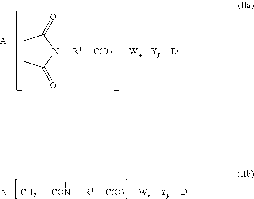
C([HCON][R1][C(O)][Ww][Yy][D])[A].[R1]([C(O)][Ww][Yy][D])N1C(=O)C([A])CC1=O
